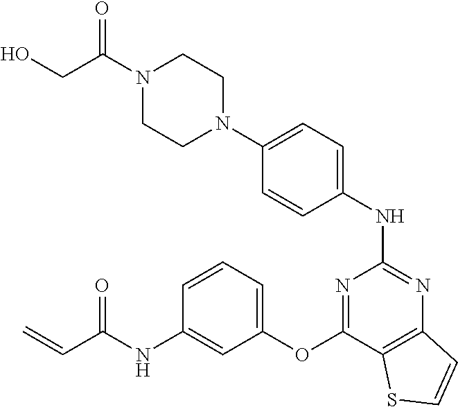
N1(C(=O)CO)CCN(C2=CC=C(NC3=NC4=C(C(OC5=CC=CC(NC(C=C)=O)=C5)=N3)SC=C4)C=C2)CC1
